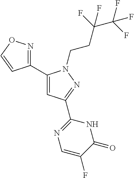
C1(C2=NOC=C2)=CC(C2=NC=C(F)C(=O)N2)=NN1CCC(C(F)(F)F)(F)F
